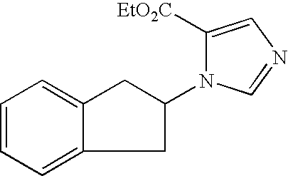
C1=CC=C2C(=C1)CC(N1C([EtO2C])=CN=C1)C2
